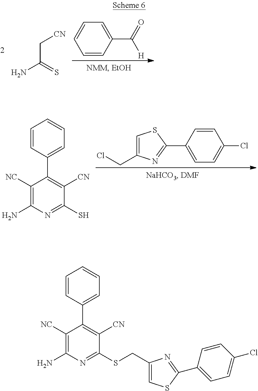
C(C[CN])(=S)N.C1=CC(C(=O)[H])=CC=C1.C1=CC(C2=NC(CCl)=CS2)=CC=C1Cl.C1=CC(C2=C([CN])C(S)=NC(N)=C2[NC])=CC=C1.C1=CC(C2=C([CN])C(SCC3=CSC(C4=CC=C(Cl)C=C4)=N3)=NC(N)=C2[NC])=CC=C1
